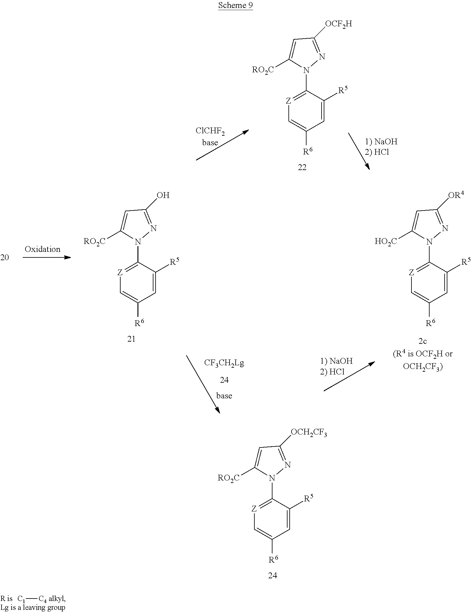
C1=C([R5])C(N2N=C([OCF2H])C=C2[RO2C])=[Z]C=C1[R6].C1=C([R5])C(N2N=C(O)C=C2[RO2C])=[Z]C=C1[R6].C1=C([R5])C(N2N=C([OR4])C=C2[HO2C])=[Z]C=C1[R6].C1=C([R5])C(N2N=C([OCH2CF3])C=C2[RO2C])=[Z]C=C1[R6].[C1][C4 alkyl]
